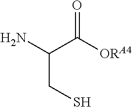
SCC(N)C([ORA4])=O
